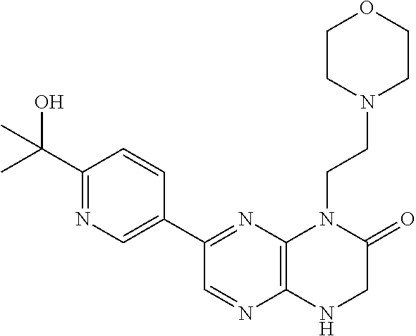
C1(C2=NC3=C(N=C2)NCC(=O)N3CCN2CCOCC2)=CN=C(C(C)(O)C)C=C1
